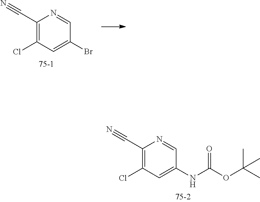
C1(C#N)=C(Cl)C=C(Br)C=N1.C(OC(C)(C)C)(=O)NC1=CC(Cl)=C(C#N)N=C1
